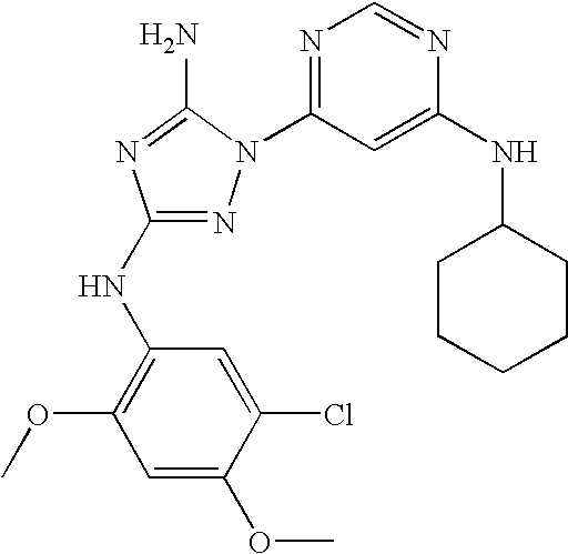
N1=C(NC2=C(OC)C=C(OC)C(Cl)=C2)N=C(N)N1C1=NC=NC(NC2CCCCC2)=C1
